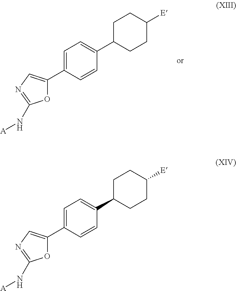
C1(C2=CC=C(C3CCC([E])CC3)C=C2)=CN=C(N[A])O1.C1(C2=CN=C(N[A])O2)=CC=C(C2CCC([E])CC2)C=C1
